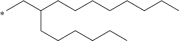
CCC(CCCCCCCC)CCCCCC
